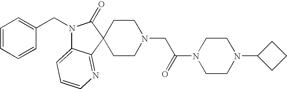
C1CC2(CCN1CC(N1CCN(C3CCC3)CC1)=O)C(=O)N(CC1=CC=CC=C1)C1=CC=CN=C21
